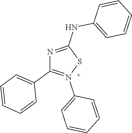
N1=C(NC2=CC=CC=C2)SN(C2=CC=CC=C2)=C1C1=CC=CC=C1
